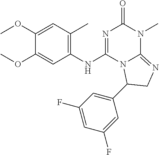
C1(OC)=CC(C)=C(NC2=NC(=O)N(C)C3=NCC(C4=CC(F)=CC(F)=C4)N23)C=C1OC
